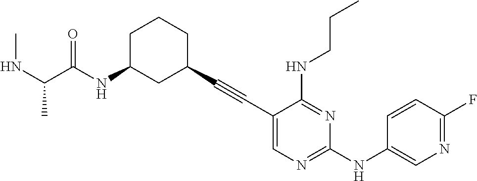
C1(C#CC2CCCC(NC(=O)C(NC)C)C2)=CN=C(NC2=CN=C(F)C=C2)N=C1NCCC
